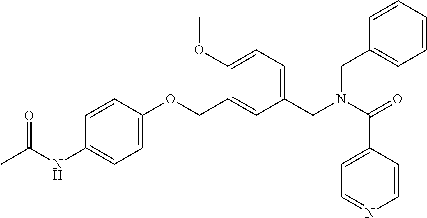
C1(C(N(CC2=CC=C(OC)C(COC3=CC=C(NC(C)=O)C=C3)=C2)CC2=CC=CC=C2)=O)=CC=NC=C1
